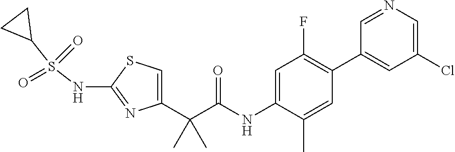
C1=C(C(C(NC2=CC(F)=C(C3=CC(Cl)=CN=C3)C=C2C)=O)(C)C)N=C(NS(C2CC2)(=O)=O)S1
